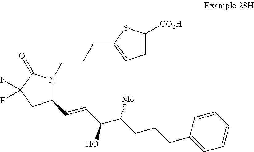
C(CCCC1=CC=CC=C1)([Me])C(O)C=CC1N(CCCC2=CC=C([CO2H])S2)C(=O)C(F)(F)C1
